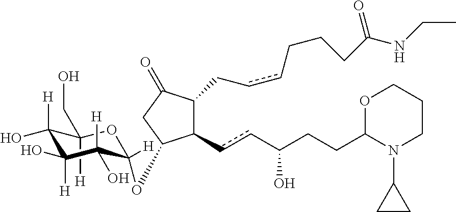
[H]C1(CO)C(O)([H])C([H])(O)C(O)([H])C(OC2C(ccC(CCC3OCCCN3C3CC3)O)C(CccCCCC(NCC)=O)C(=O)C2)([H])O1
